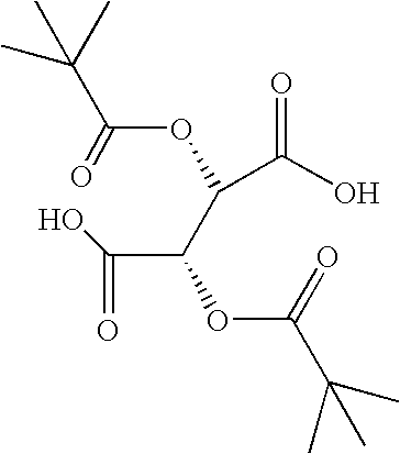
C(C(C(OC(C(C)(C)C)=O)C(O)=O)OC(C(C)(C)C)=O)(=O)O
